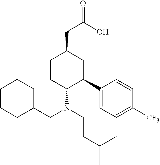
C1CC(N(CC2CCCCC2)CCC(C)C)C(C2=CC=C([CF3])C=C2)CC1CC(=O)O
